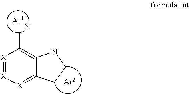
[X]1=[X][X]=C2C(=C1C)NCC2.[Ar1].N
